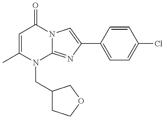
C1=C(C)N(CC2CCOC2)C2=NC(C3=CC=C(Cl)C=C3)=CN2C1=O
